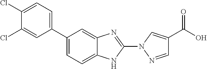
C1=C2C(=CC(C3=CC=C(Cl)C(Cl)=C3)=C1)N=C(N1C=C(C(O)=O)C=N1)N2
